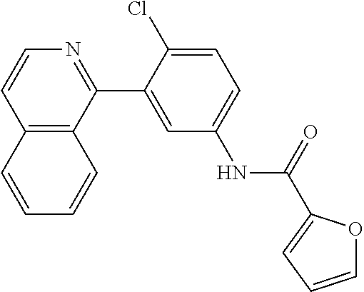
C12=C(C(C3=CC(NC(=O)C4=CC=CO4)=CC=C3Cl)=NC=C1)C=CC=C2
